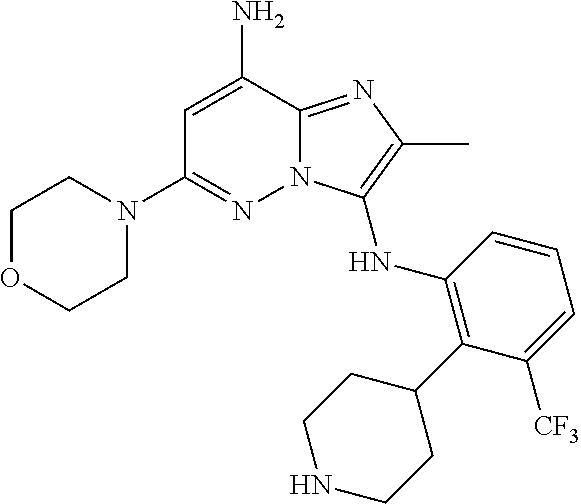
NC1=CC(N2CCOCC2)=NN2C1=NC(C)=C2NC1=C(C2CCNCC2)C([CF3])=CC=C1
